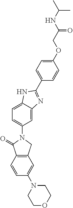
C12=C(C(=O)N(C3=CC=C4C(=C3)N=C(C3=CC=C(OCC(NC(C)C)=O)C=C3)N4)C1)C=CC(N1CCOCC1)=C2
